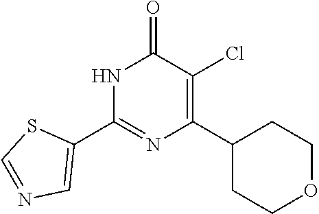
N1C(C2=CN=CS2)=NC(C2CCOCC2)=C(Cl)C1=O
